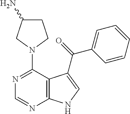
C1(N2CCC(N)C2)=NC=NC2=C1C(C(=O)C1=CC=CC=C1)=CN2
